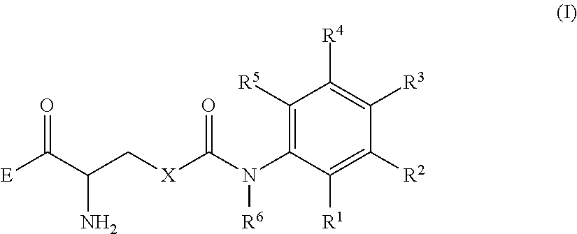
C1([R5])=C(N(C([X]CC(C([E])=O)N)=O)[R6])C([R1])=C([R2])C([R3])=C1[R4]
